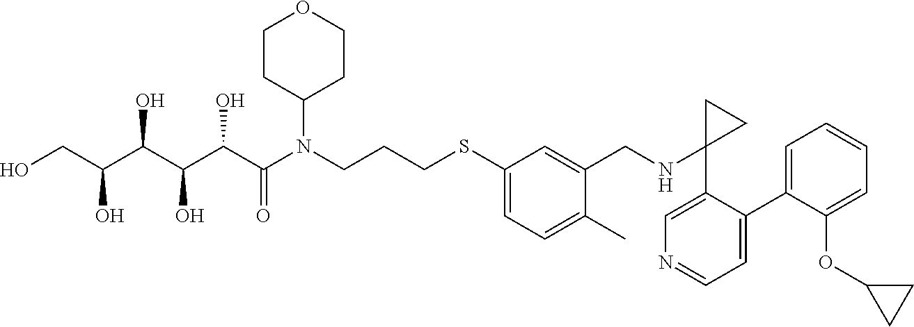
C1(SCCCN(C(C(C(C(C(CO)O)O)O)O)=O)C2CCOCC2)=CC=C(C)C(CNC2(C3=CN=CC=C3C3=CC=CC=C3OC3CC3)CC2)=C1
